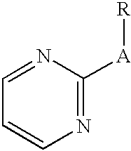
N1=C([A][R])N=CC=C1
